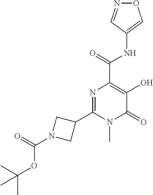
O1N=CC(NC(C2=C(O)C(=O)N(C)C(C3CN(C(=O)OC(C)(C)C)C3)=N2)=O)=C1
